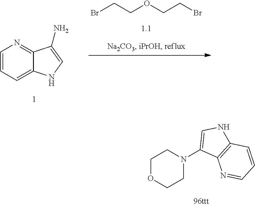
C1=CC=C2C(=N1)C(N)=CN2.BrCCOCCBr.C1OCCN(C2=CNC3=C2N=CC=C3)C1
